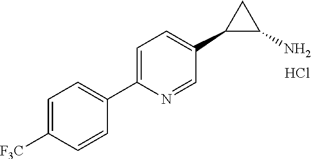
C1=C([F3C])C=CC(C2=CC=C(C3C(N)C3)C=N2)=C1.Cl
